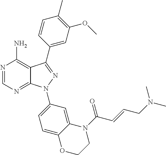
N1=CN=C2C(=C1N)C(C1=CC(OC)=C(C)C=C1)=NN2C1=CC=C2C(=C1)N(C(=O)C=CCN(C)C)CCO2
